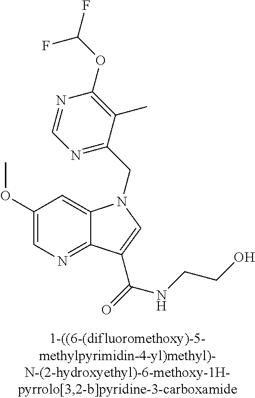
C1(OC)=CN=C2C(=C1)N(CC1=NC=NC(OC(F)F)=C1C)C=C2C(NCCO)=O
